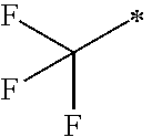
C(F)(F)(F)C
